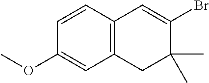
C1=CC2=C(C=C1OC)CC(C)(C)C(Br)=C2
